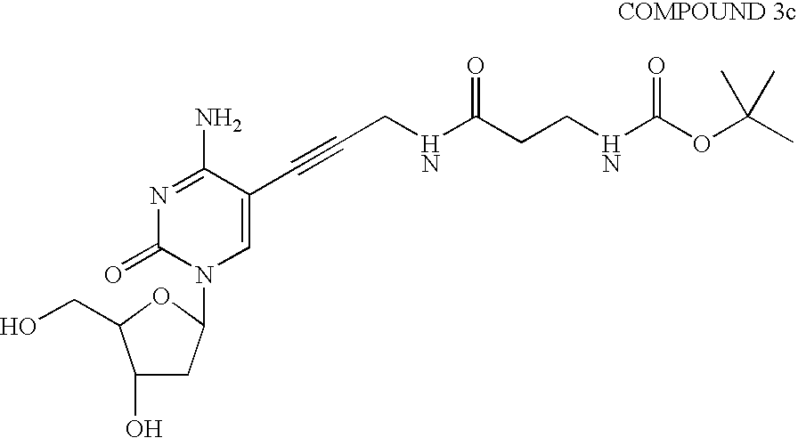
OCC1C(O)CC(N2C=C(C#CCNC(CCNC(OC(C)(C)C)=O)=O)C(N)=NC2=O)O1
